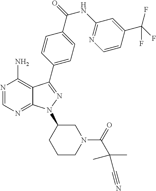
N1=CN=C2C(=C1N)C(C1=CC=C(C(=O)NC3=NC=CC(C(F)(F)F)=C3)C=C1)=NN2C1CCCN(C(=O)C(C#N)(C)C)C1
